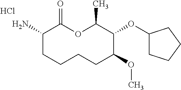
C1(N)CCCCC(OC)C(OC2CCCC2)C(C)OC1=O.Cl
